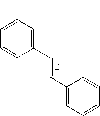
C1(C)=CC=CC(C=CC2=CC=CC=C2)=C1
